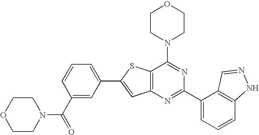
C1CN(C2=NC(C3=CC=CC4=C3C=NN4)=NC3=C2SC(C2=CC=CC(C(N4CCOCC4)=O)=C2)=C3)CCO1
